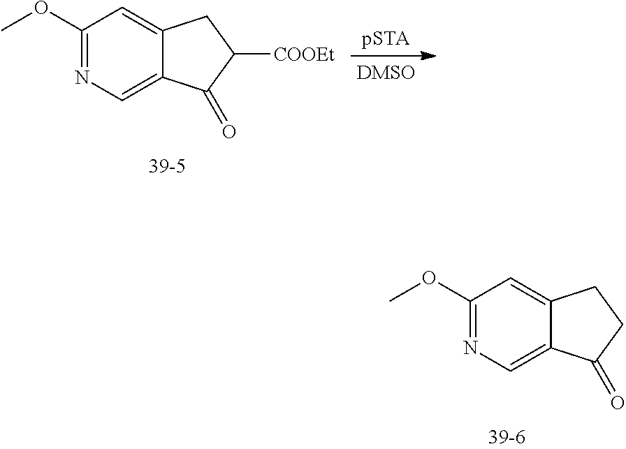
C1(OC)=NC=C2C(=C1)CCC2=O.C1(OC)=NC=C2C(=C1)CC([COOEt])C2=O
